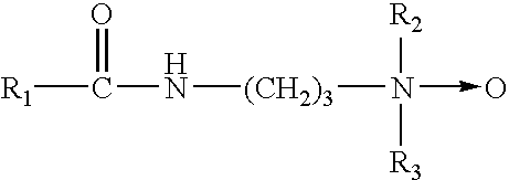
[R1]C(=O)N[(CH2)3]N([R2])([R3])->O
